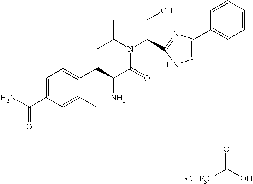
[F3C]C(=O)O.OCC(N(C(C)C)C(=O)C(N)CC1=C(C)C=C(C(N)=O)C=C1C)C1=NC(C2=CC=CC=C2)=CN1
